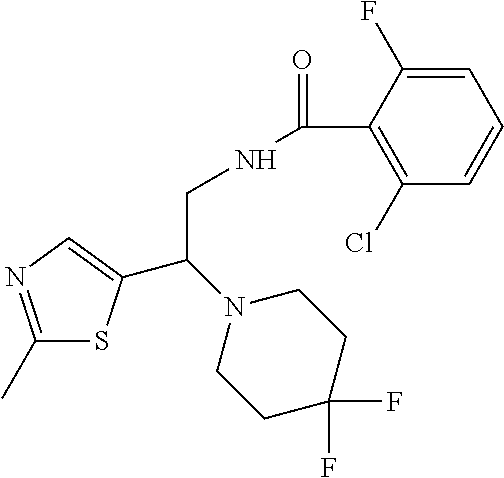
C1(C)=NC=C(C(N2CCC(F)(F)CC2)CNC(=O)C2=C(Cl)C=CC=C2F)S1
